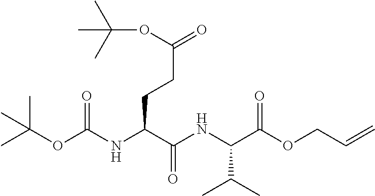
C(OC(=O)NC(CCC(OC(C)(C)C)=O)C(=O)NC(C(C)C)C(=O)OCC=C)(C)(C)C
